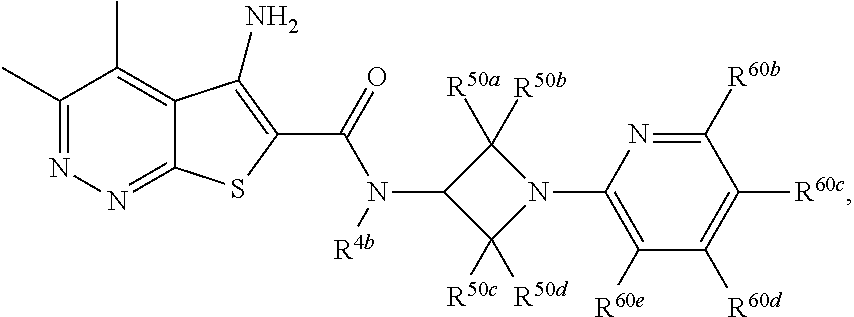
C1(N2C([R50b])([R50a])C(N(C(=O)C3=C(N)C4=C(C)C(C)=NN=C4S3)[R4b])C2([R50d])[R50c])=C([R60e])C([R60d])=C([R60c])C([R60b])=N1
